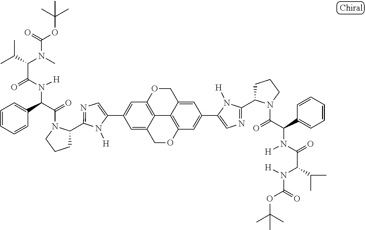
C1(C2=CC3=C4C(=C2)COC2=C4C(=CC(C4=CN=C(C5CCCN5C(=O)C(C5=CC=CC=C5)N([H])C(=O)C(N(C(OC(C)(C)C)=O)[H])C(C)C)N4[H])=C2)CO3)=CN=C(C2CCCN2C(=O)C(C2=CC=CC=C2)N([H])C(=O)C(N(C(=O)OC(C)(C)C)C)C(C)C)N1[H]
